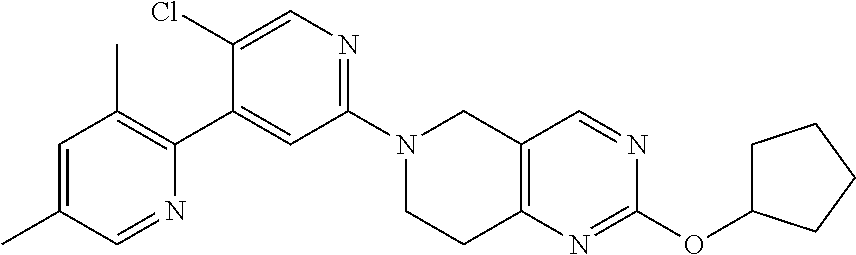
N1(C2=NC=C(Cl)C(C3=C(C)C=C(C)C=N3)=C2)CCC2=C(C1)C=NC(OC1CCCC1)=N2
